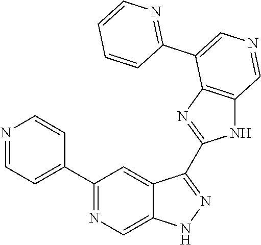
C1(C2=CC=NC=C2)=NC=C2C(=C1)C(C1=NC3=C(N1)C=NC=C3C1=NC=CC=C1)=NN2
